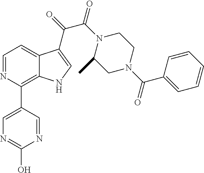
C1(C2=C3C(=CC=N2)C(C(=O)C(N2C(C)CN(C(C4=CC=CC=C4)=O)CC2)=O)=CN3)=CN=C(O)N=C1
